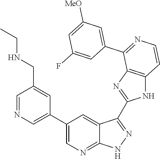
C1=NC=C(C2=CN=C3C(=C2)C(C2=NC4=C(N2)C=CN=C4C2=CC([MeO])=CC(F)=C2)=NN3)C=C1CNCC
